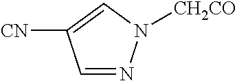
C1=NN([CH2CO])C=C1[CN]
